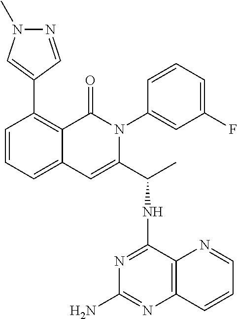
C1=CC=C2C(=C1C1=CN(C)N=C1)C(=O)N(C1=CC(F)=CC=C1)C(C(C)NC1=NC(N)=NC3=C1N=CC=C3)=C2
